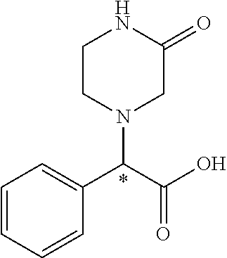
N1CCN(C(C(O)=O)C2=CC=CC=C2)CC1=O
